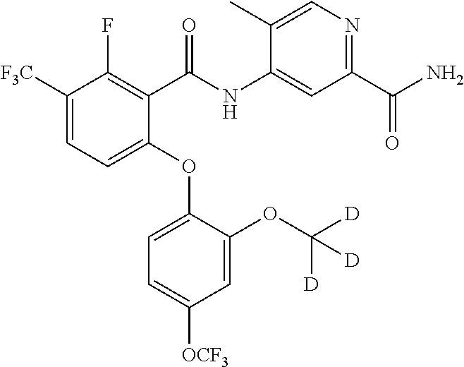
C1([F3C])=CC=C(OC2=CC=C([OCF3])C=C2OC([D])([D])[D])C(C(NC2=CC(C(N)=O)=NC=C2C)=O)=C1F
